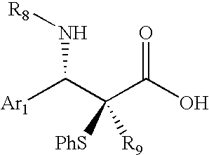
[Ar1]C(C(C(O)=O)([PhS])[R9])N[R8]
